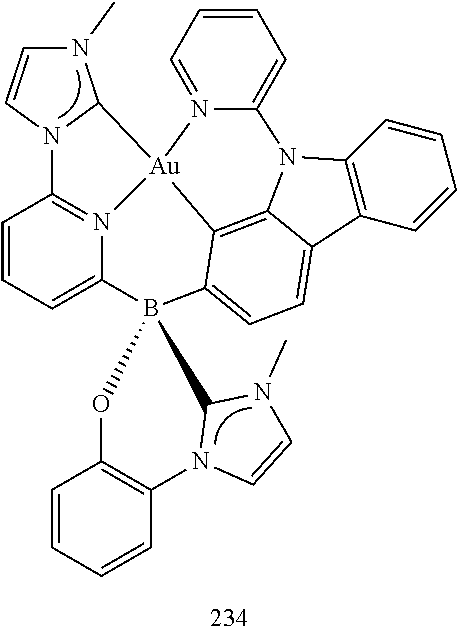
C12=C(C=CC=C1)C1=CC=C3C4=C1N2C1=CC=CC=N1[Au]41N2=C(C=CC=C2B32C3N(C4=C(C=CC=C4)O2)C=CN3C)N2C1N(C)C=C2
